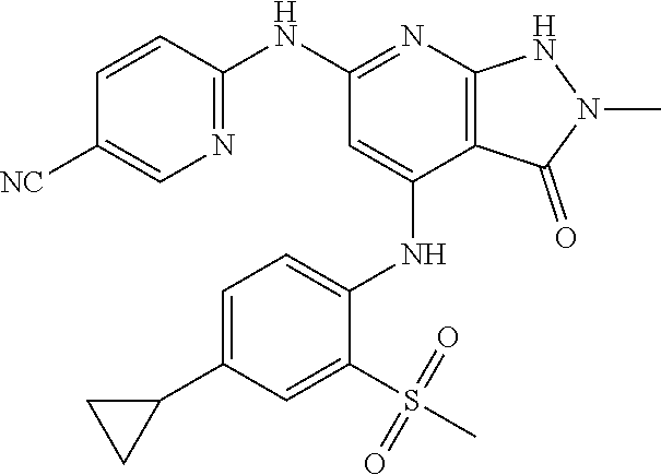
C1(NC2=NC3=C(C(NC4=CC=C(C5CC5)C=C4S(C)(=O)=O)=C2)C(=O)N(C)N3)=NC=C([NC])C=C1
